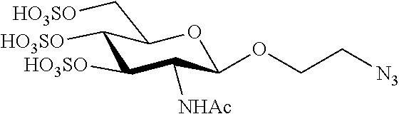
C1([HO3SO])C([HO3SO])C([NHAc])C(OCC[N3])OC1C[HO3SO]
